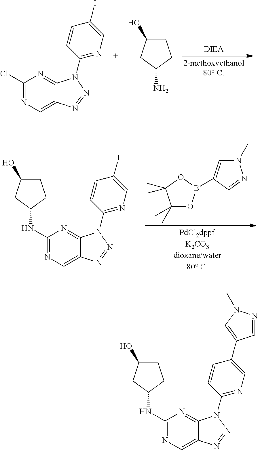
C1(C)(C)OB(C2=CN(C)N=C2)OC1(C)C.C1(NC2CCC(O)C2)=NC=C2C(=N1)N(C1=NC=C(I)C=C1)N=N2.C1(Cl)=NC=C2C(=N1)N(C1=NC=C(I)C=C1)N=N2.C1(O)CCC(N)C1.C1(NC2CCC(O)C2)=NC=C2C(=N1)N(C1=NC=C(C3=CN(C)N=C3)C=C1)N=N2
